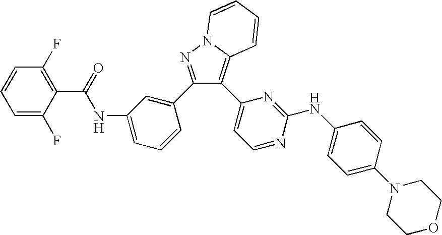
C1=CC=C(F)C(C(NC2=CC=CC(C3=NN4C(=C3C3=CC=NC(NC5=CC=C(N6CCOCC6)C=C5)=N3)C=CC=C4)=C2)=O)=C1F
